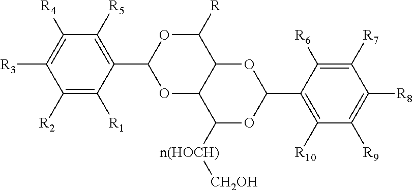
C1([R])OC(C2=C([R5])C([R4])=C([R3])C([R2])=C2[R1])OC2C1OC(C1=C([R10])C([R9])=C([R8])C([R7])=C1[R6])OC2[n(HOCH)][CH2OH]
